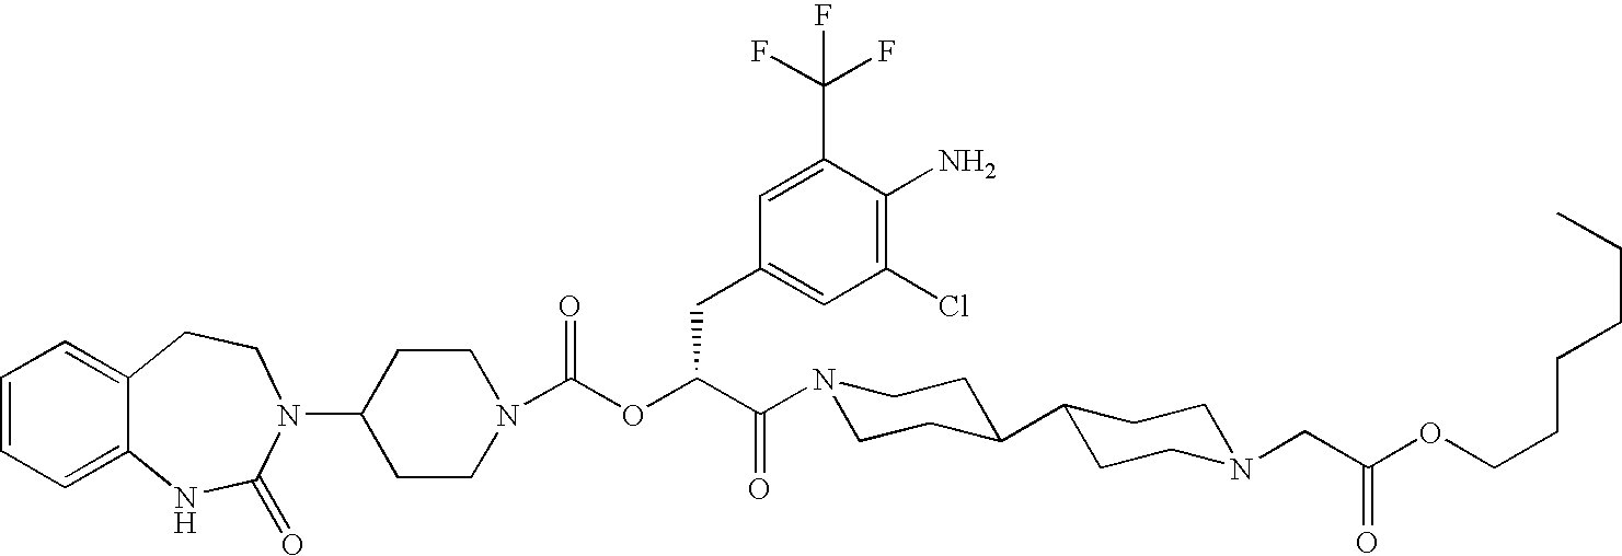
C1(N2C(=O)NC3=CC=CC=C3CC2)CCN(C(OC(C(N2CCC(C3CCN(CC(=O)OCCCCCC)CC3)CC2)=O)CC2=CC(Cl)=C(N)C(C(F)(F)F)=C2)=O)CC1
